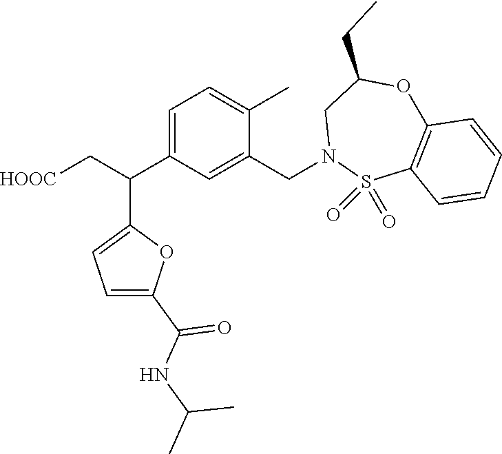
C1=C(C(C[HOOC])C2=CC=C(C(=O)NC(C)C)O2)C=C(CN2S(=O)(=O)C3=C(OC(CC)C2)C=CC=C3)C(C)=C1
